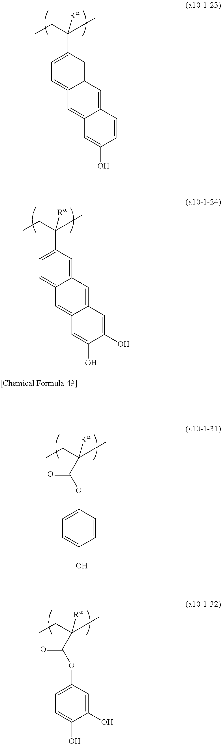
C1=C(C(CC)(C)[Ra])C=C2C(=C1)C=C1C(=C2)C=CC(O)=C1.C1=C(C(CC)(C)[Ra])C=C2C(=C1)C=C1C(=C2)C=C(O)C(O)=C1.C(C(CC)(C)[Ra])(OC1=CC=C(O)C=C1)=O.C(C(CC)(C)[Ra])(OC1=CC=C(O)C(O)=C1)=O
